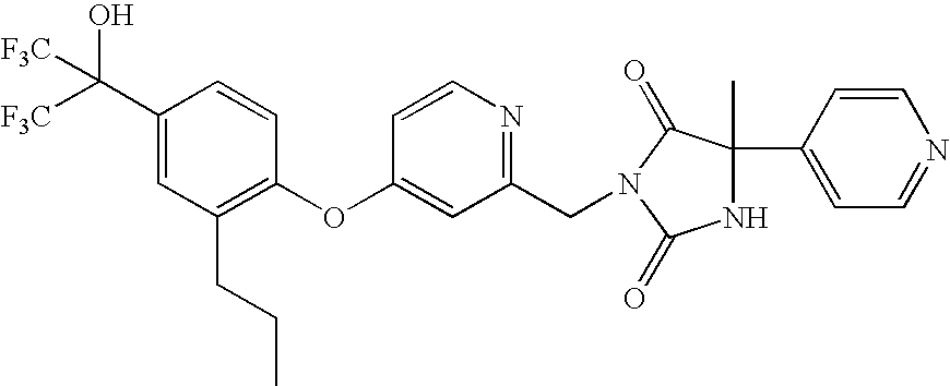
C1(C([F3C])(O)[F3C])=CC(CCC)=C(OC2=CC(CN3C(=O)C(C)(C4=CC=NC=C4)NC3=O)=NC=C2)C=C1
